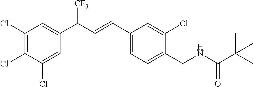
C1(CNC(C(C)(C)C)=O)=CC=C(C=CC(C2=CC(Cl)=C(Cl)C(Cl)=C2)[CF3])C=C1Cl
